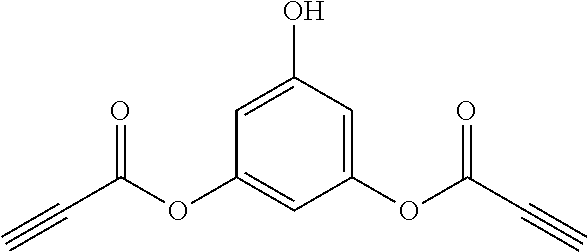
C1(OC(C#C)=O)=CC(O)=CC(OC(=O)C#C)=C1
